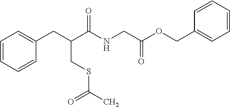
C1=CC=CC(CC(C(NCC(OCC2=CC=CC=C2)=O)=O)CSC(C)=O)=C1
